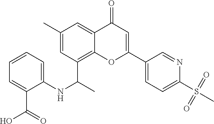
C1(C)=CC(C(C)NC2=CC=CC=C2C(=O)O)=C2C(=C1)C(=O)C=C(C1=CC=C(S(C)(=O)=O)N=C1)O2
